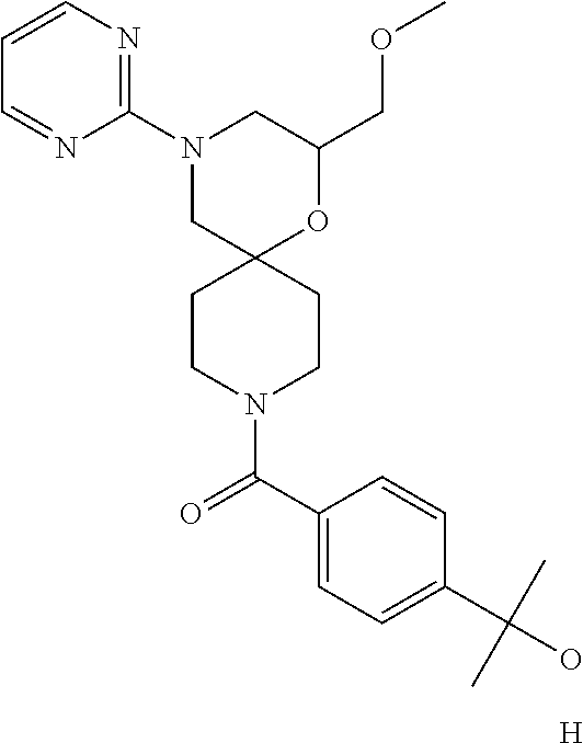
C1(COC)OC2(CN(C3=NC=CC=N3)C1)CCN(C(C1=CC=C(C(O)(C)C)C=C1)=O)CC2.[H]
